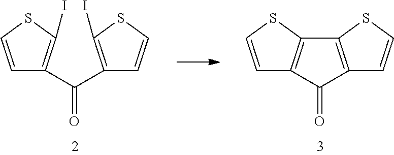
C1=CSC2=C1C(=O)C1=C2SC=C1.C1=CSC(I)=C1C(=O)C1=C(I)SC=C1
